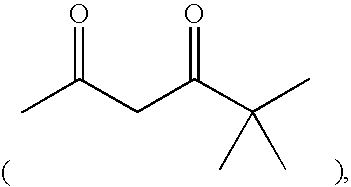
O=C(CC(C(C)(C)C)=O)C
